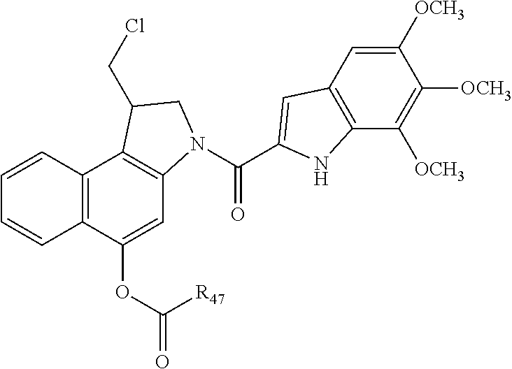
C1([OCH3])=CC2=C(C([OCH3])=C1[OCH3])NC(C(=O)N1C3=C(C4=C(C(OC(=O)[R47])=C3)C=CC=C4)C(CCl)C1)=C2
